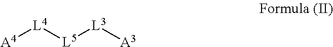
[A4][L4][L5][L3][A3]
